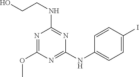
N1=C(NC2=CC=C(I)C=C2)N=C(NCCO)N=C1OC
